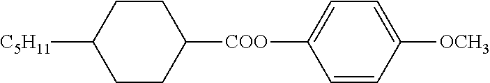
C1CC([COO]C2=CC=C([OCH3])C=C2)CCC1[C5H11]
